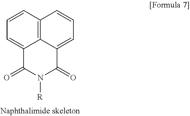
C12=C3C=CC=C1C(=O)N([R])C(=O)C2=CC=C3
